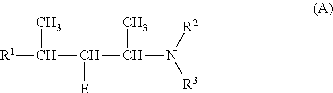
C(C(C(C)N([R2])[R3])[E])([R1])C
